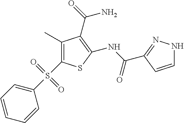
C1(C)=C(S(C2=CC=CC=C2)(=O)=O)SC(NC(=O)C2=NNC=C2)=C1C(N)=O
